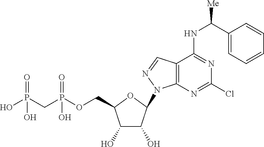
OP(CP(OCC1C(O)C(O)C(N2C3=C(C=N2)C(NC(C2=CC=CC=C2)[Me])=NC(Cl)=N3)O1)(O)=O)(O)=O
